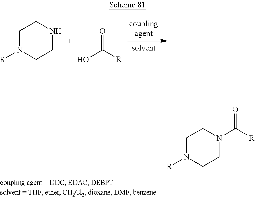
C1N([R])CCNC1.O=C([R])O.C1N([R])CCN(C([R])=O)C1
